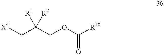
[X4]CC(COC([R10])=O)([R2])[R1]
